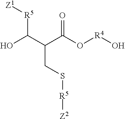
[Z1][R5]C(C(C(O[R4]O)=O)CS[R5][Z2])O
